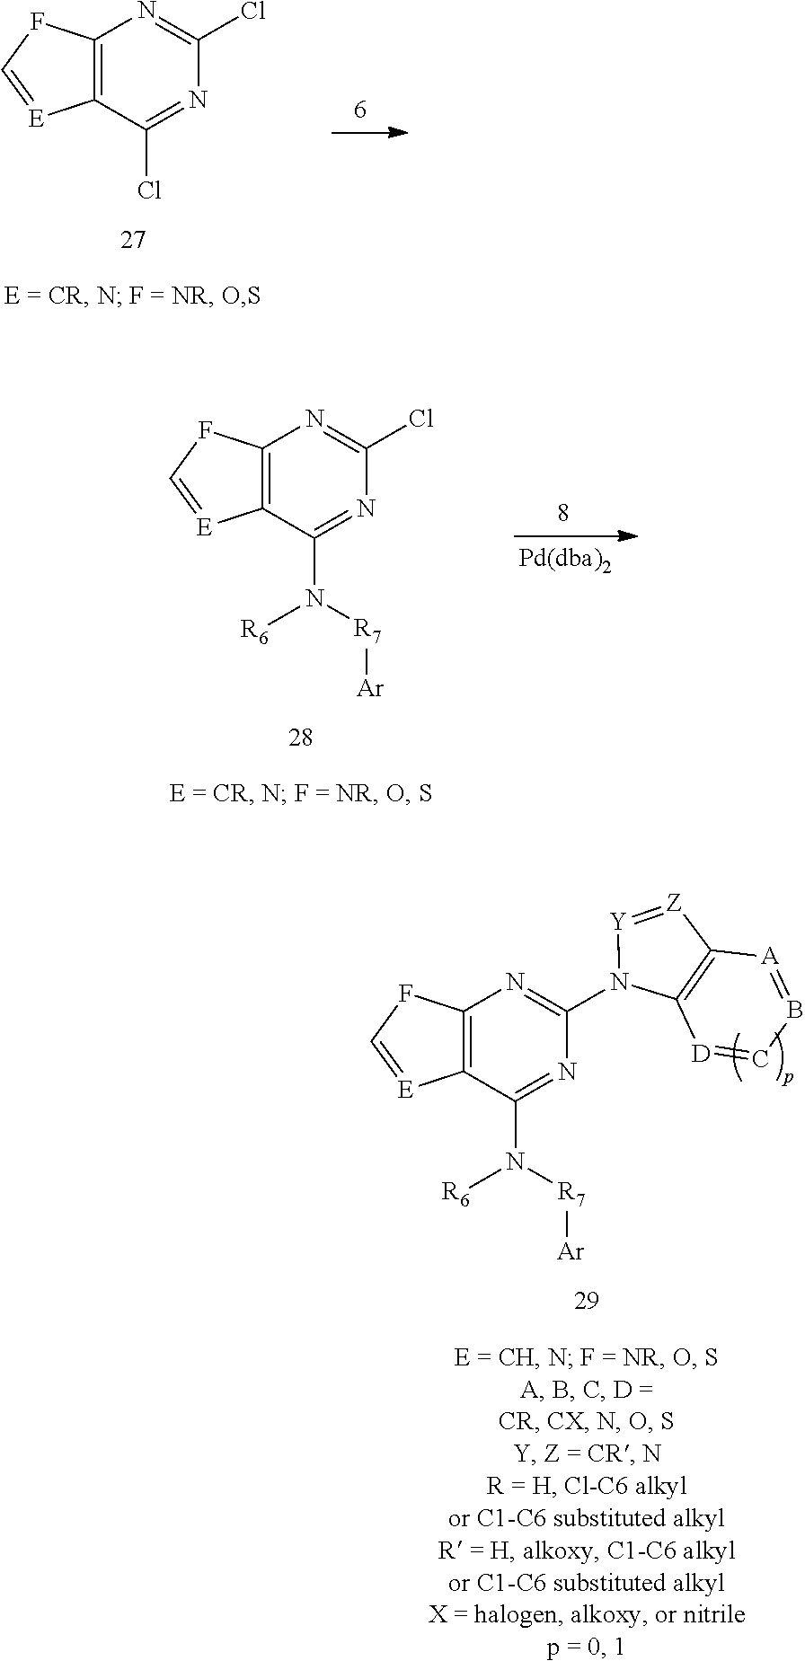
C12=C(C(Cl)=NC(Cl)=N1)[E]=CF2.C12=C(C(N([R7][Ar])[R6])=NC(Cl)=N1)[E]=CF2.C12=C(N=C(N3C4=C([A]=BC=[D]4)[Z]=[Y]3)N=C1N([R7][Ar])[R6])FC=[E]2
